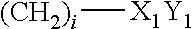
[(CH2)i][X1Y1]
